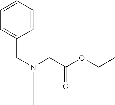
C1=CC=C(CN(C(C)(C)C)CC(OCC)=O)C=C1
